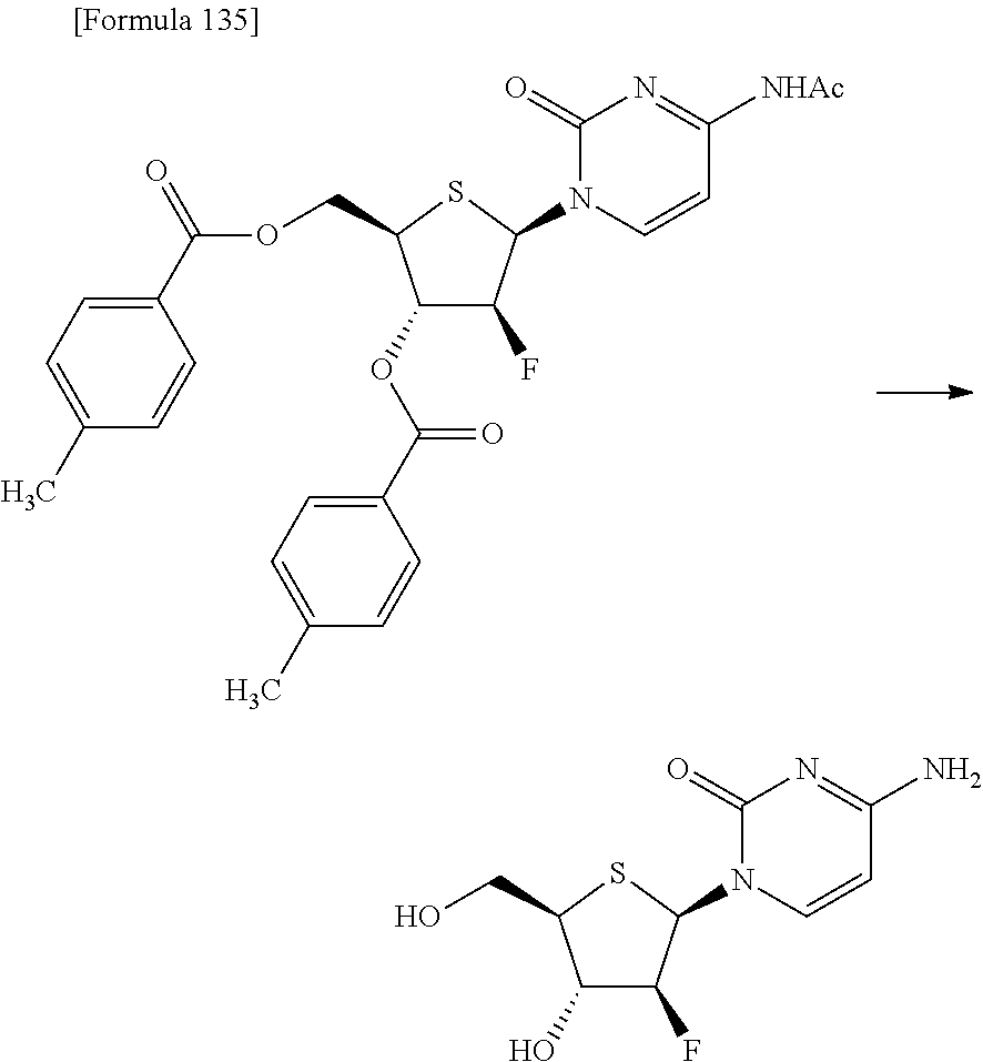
O(C(C1=CC=C(C)C=C1)=O)C1C(F)C(N2C(=O)N=C([NHAc])C=C2)SC1COC(C1=CC=C(C)C=C1)=O.OC1C(F)C(N2C(=O)N=C(N)C=C2)SC1CO
